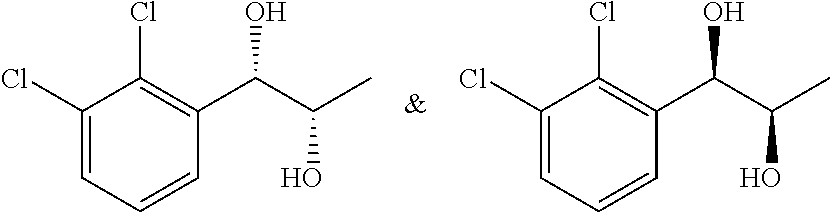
C1=C(Cl)C(Cl)=C(C(C(C)O)O)C=C1.C1=C(Cl)C(Cl)=C(C(C(C)O)O)C=C1
